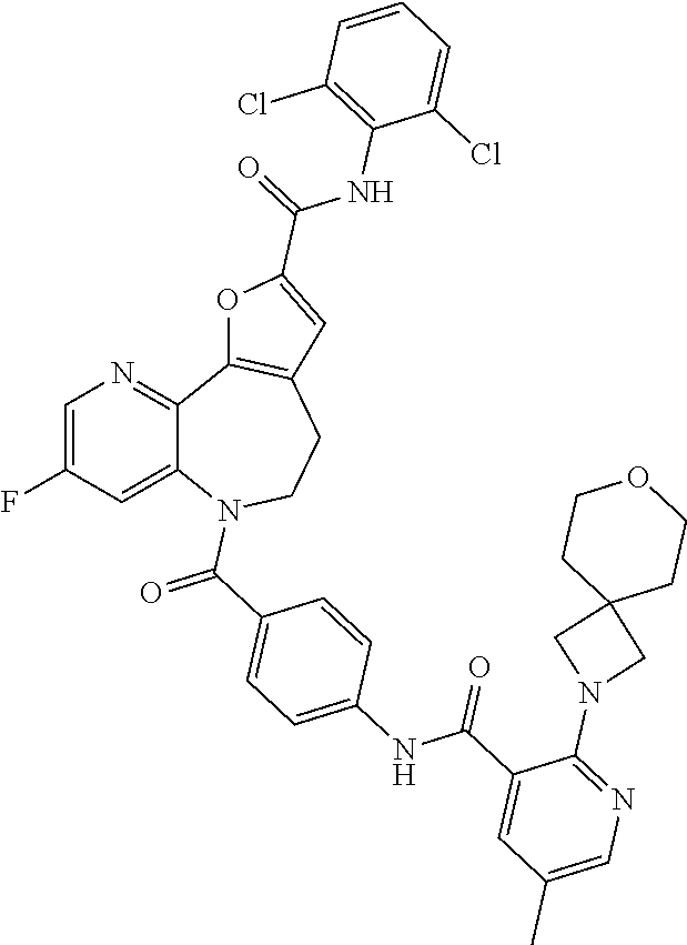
C12=CC(F)=CN=C1C1=C(CCN2C(C2=CC=C(NC(C3=CC(C)=CN=C3N3CC4(C3)CCOCC4)=O)C=C2)=O)C=C(C(=O)NC2=C(Cl)C=CC=C2Cl)O1
